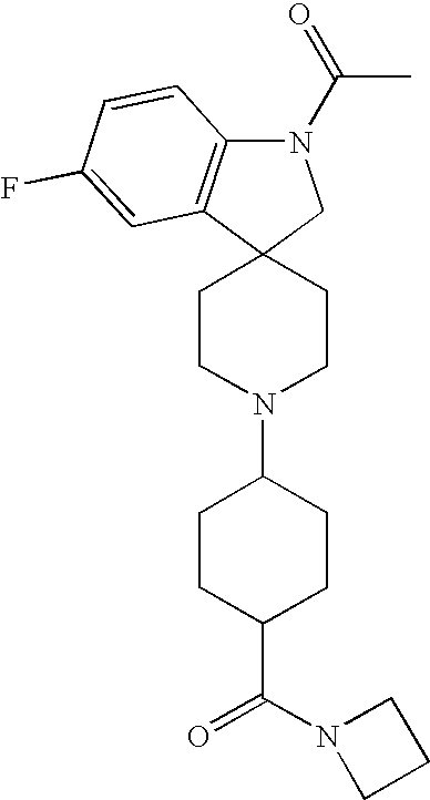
C1CN(C2CCC(C(N3CCC3)=O)CC2)CCC12CN(C(=O)C)C1=C2C=C(F)C=C1
